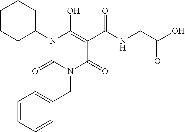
N1(C2CCCCC2)C(=O)N(CC2=CC=CC=C2)C(=O)C(C(NCC(O)=O)=O)=C1O
